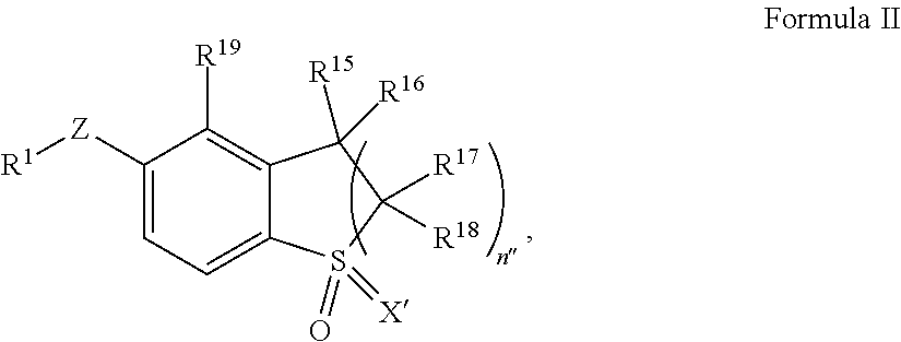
C1([Z][R1])=CC=C2C(=C1[R19])C([R15])([R16])C([R17])([R18])S2(=O)=[X]
